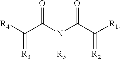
C(C(=O)N([R5])C(=O)C(=[R2])[R1])(=[R3])[R4]
